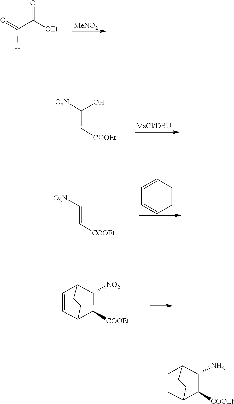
[MeNO2].C(=O)(C(=O)[OEt])[H].C(C[COOEt])(O)[O2N].C1=CCCC=C1.C(=C[O2N])[COOEt].C1=CC2C([NO2])C([COOEt])C1CC2.C1CC2C([COOEt])C(N)C1CC2
